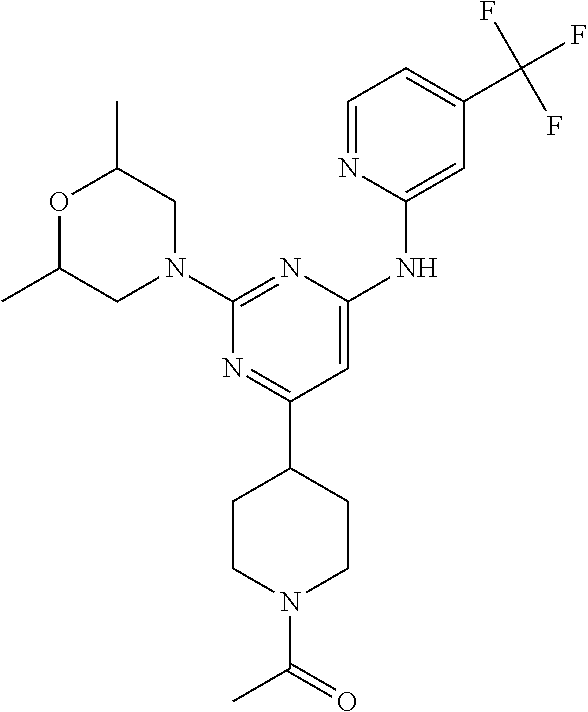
C1=NC(NC2=CC(C3CCN(C(=O)C)CC3)=NC(N3CC(C)OC(C)C3)=N2)=CC(C(F)(F)F)=C1
